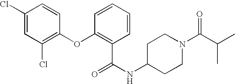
C1(Cl)=CC(Cl)=C(OC2=C(C(NC3CCN(C(C(C)C)=O)CC3)=O)C=CC=C2)C=C1
